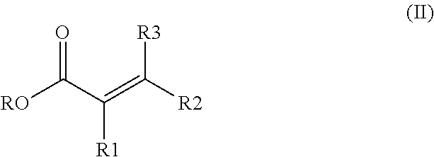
[RO]C(C(=C([R2])[R3])[R1])=O
